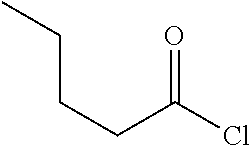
C(CC(Cl)=O)CC
